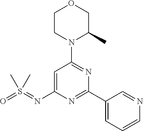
C1=C(N=S(=O)(C)C)N=C(C2=CC=CN=C2)N=C1N1C(C)COCC1
